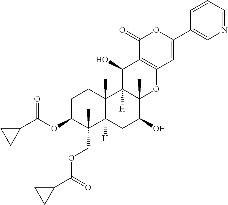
C1C(OC(C2CC2)=O)C(COC(C2CC2)=O)(C)C2([H])C(C)(C1)C1([H])C(C)(C(O)C2)OC2=C(C1O)C(=O)OC(C1=CN=CC=C1)=C2
